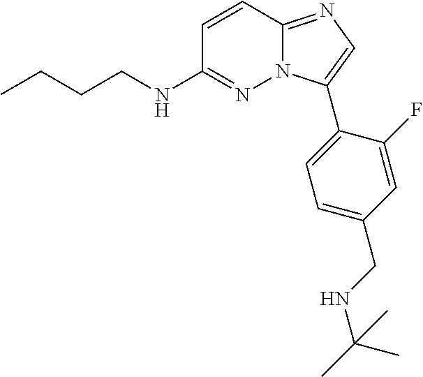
C1(NCCCC)=NN2C(=NC=C2C2=CC=C(CNC(C)(C)C)C=C2F)C=C1
